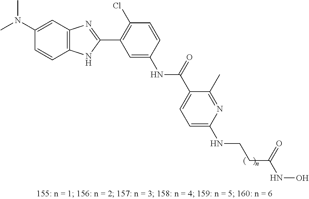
N(C1=CC(C2=NC3=C(N2)C=CC(N(C)C)=C3)=C(Cl)C=C1)C(=O)C1=CC=C(NCCC(NO)=O)N=C1C
